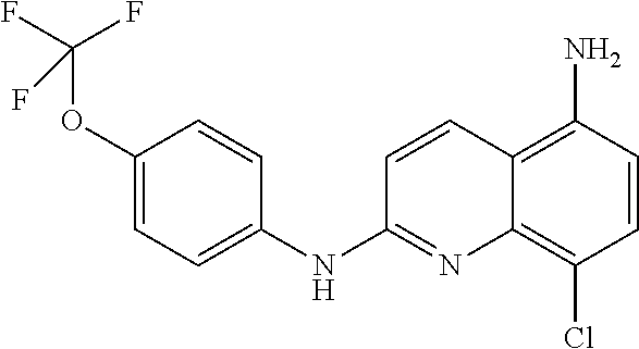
O(C1=CC=C(NC2=NC3=C(Cl)C=CC(N)=C3C=C2)C=C1)C(F)(F)F
